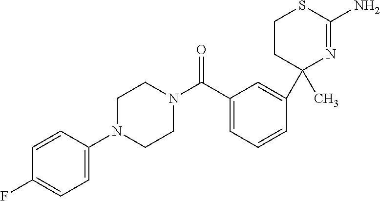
N1(C(C2=CC=CC(C3(C)N=C(N)SCC3)=C2)=O)CCN(C2=CC=C(F)C=C2)CC1
